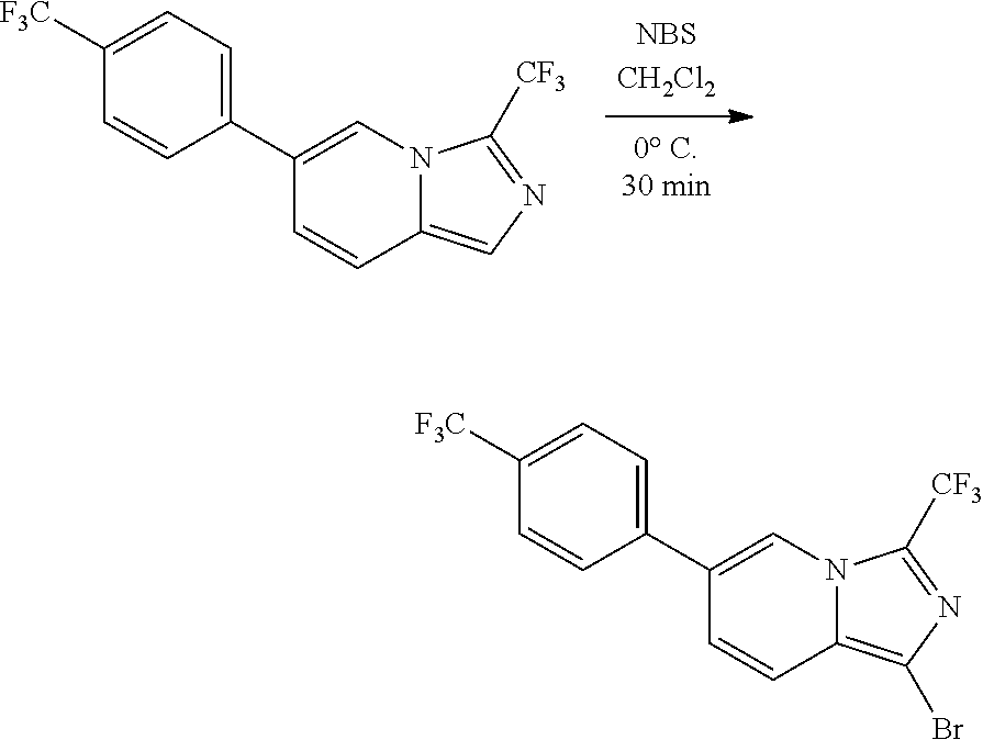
C1=CC(C2=CN3C(=CN=C3[CF3])C=C2)=CC=C1[F3C].C1=CC(C2=CN3C(=C(Br)N=C3[CF3])C=C2)=CC=C1[F3C]
